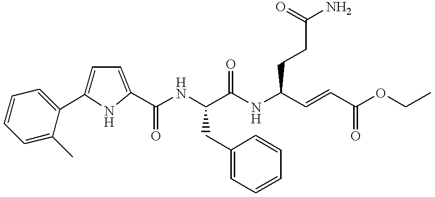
C1=CC=C(C)C(C2=CC=C(C(NC(C(NC(C=CC(OCC)=O)CCC(N)=O)=O)CC3=CC=CC=C3)=O)N2)=C1
